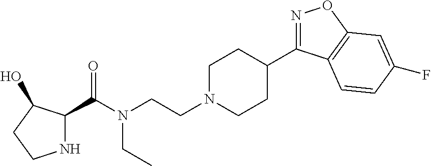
N1=C(C2CCN(CCN(C(=O)C3NCCC3O)CC)CC2)C2=C(O1)C=C(F)C=C2
